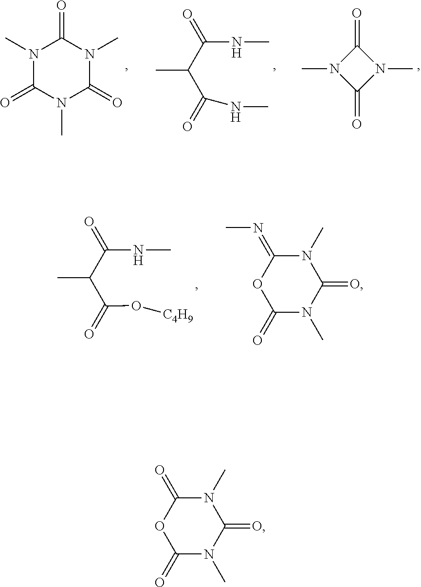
N1(C)C(=O)N(C)C(=O)N(C)C1=O.CC(C(=O)NC)C(=O)NC.N1(C)C(=O)N(C)C1=O.CC(C(=O)NC)C(=O)O[C4H9].O1C(=O)N(C)C(=O)N(C)C1=NC.O1C(=O)N(C)C(=O)N(C)C1=O
